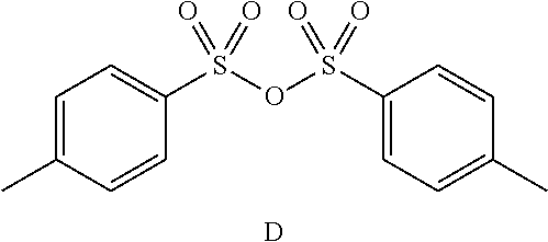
C1=C(C)C=CC(S(OS(C2=CC=C(C)C=C2)(=O)=O)(=O)=O)=C1.[D]
